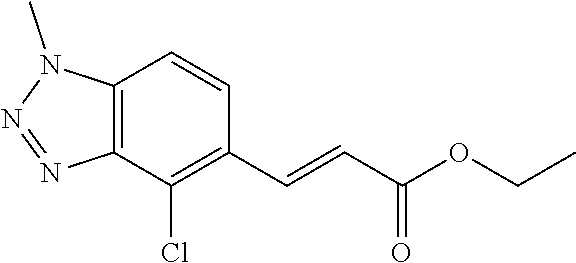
C12=C(C(Cl)=C(C=CC(OCC)=O)C=C1)N=NN2C
